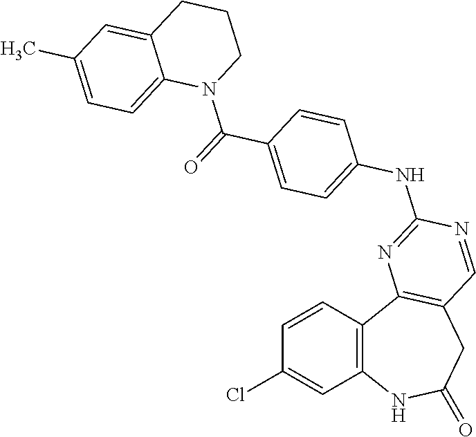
C1=CC2=C(C=C1Cl)NC(=O)CC1=C2N=C(NC2=CC=C(C(=O)N3CCCC4=CC(C)=CC=C34)C=C2)N=C1
